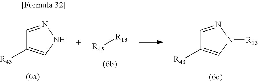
C1=NNC=C1[R43].[R45][R13].C1=NN([R13])C=C1[R43]
